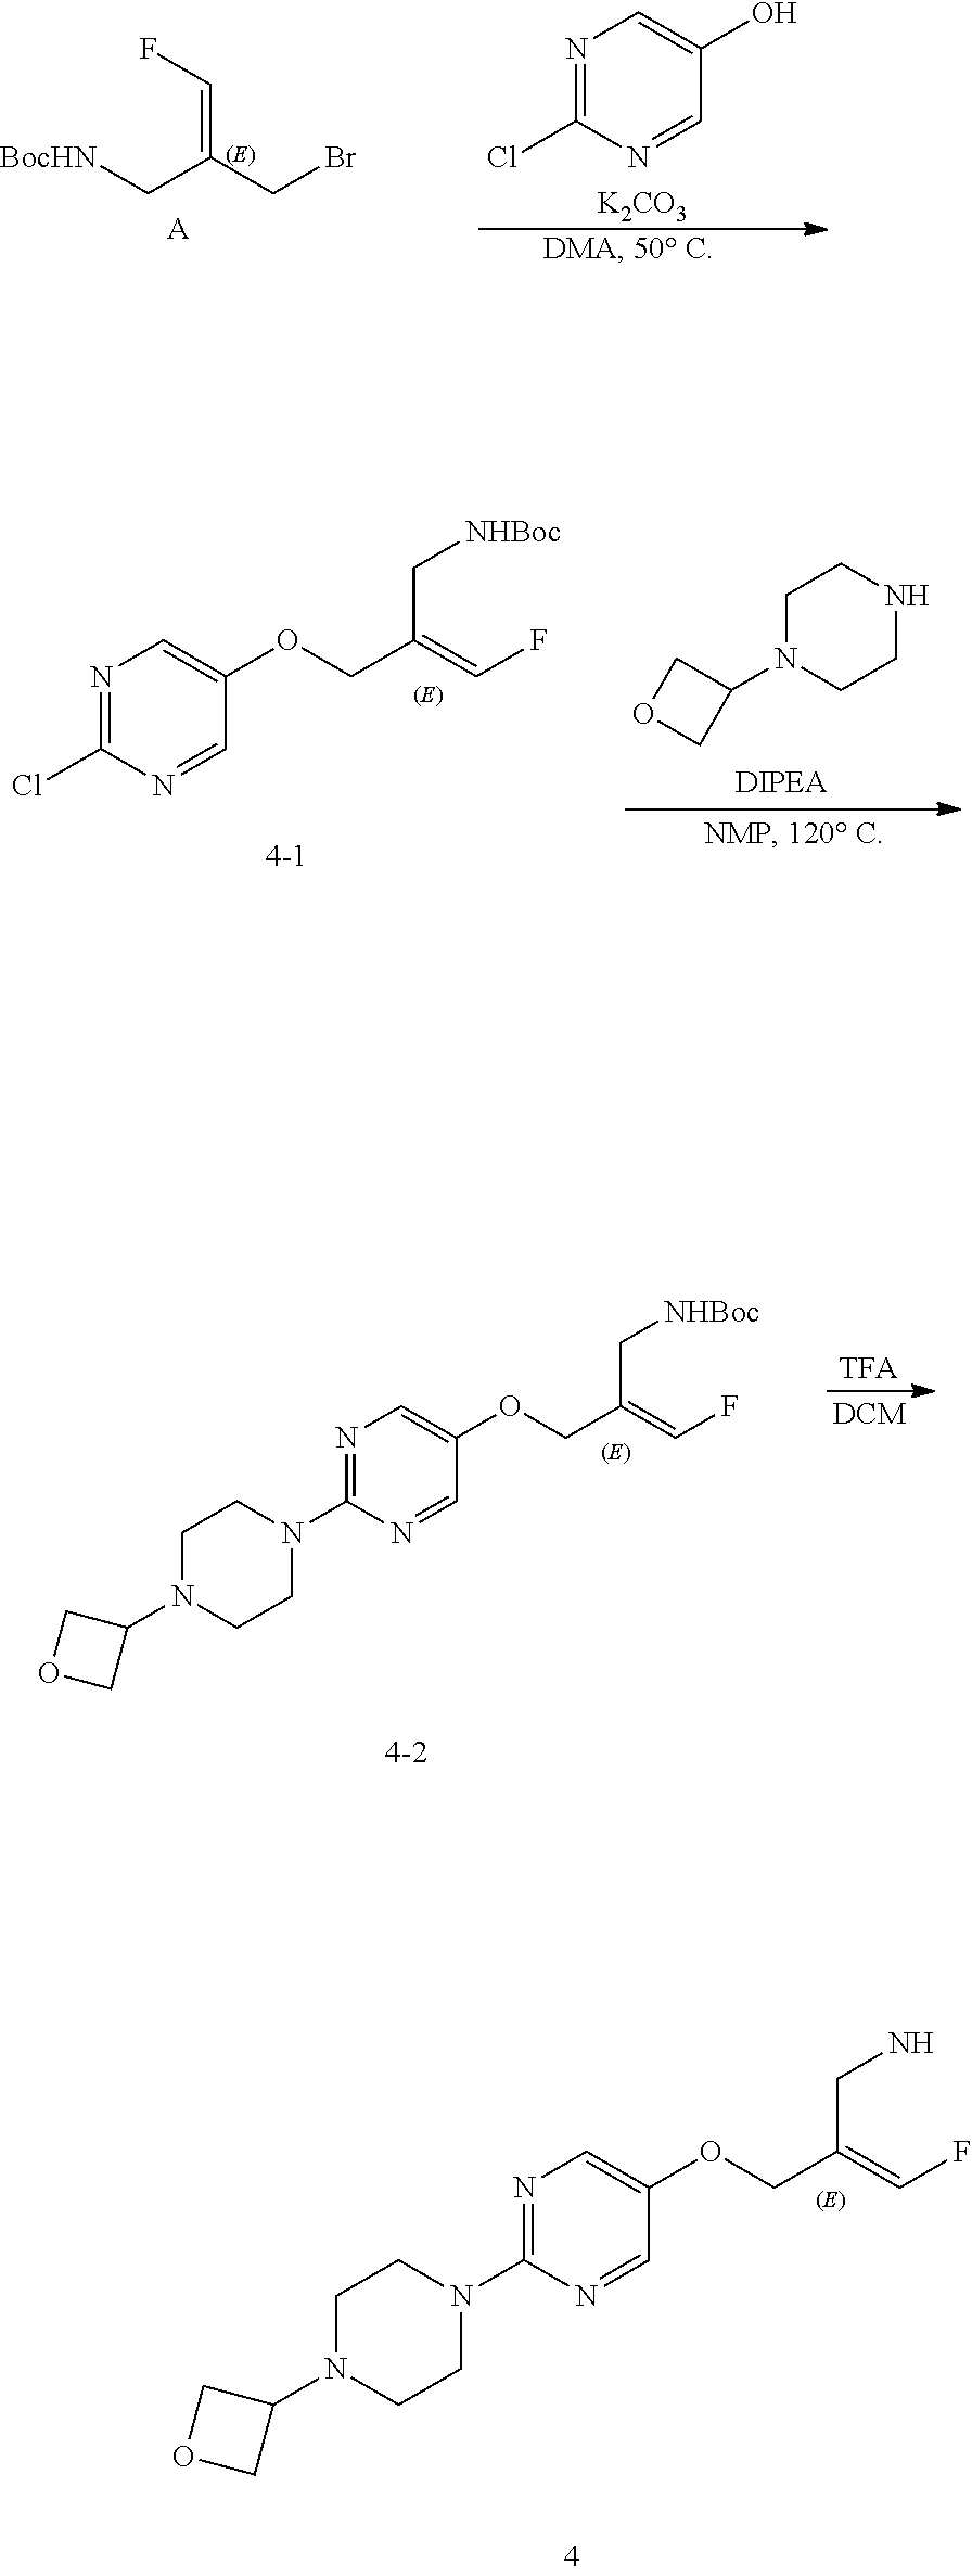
N1=C(Cl)N=CC(O)=C1.[K2CO3].[BocHN]CC(CBr)=CF.[A].ClC1=NC=C(OCC(=CF)C[NHBoc])C=N1.C1N(C2COC2)CCNC1.C1N(C2COC2)CCN(C2=NC=C(OCC(=CF)C[NHBoc])C=N2)C1.C1N(C2COC2)CCN(C2=NC=C(OCC(=CF)CN)C=N2)C1
